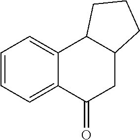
C1=CC=C2C(=C1)C1C(CC2=O)CCC1
